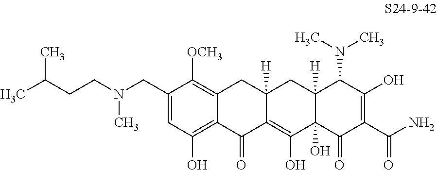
C1(CN(CCC(C)C)C)=CC(O)=C2C(=C1[OCH3])CC1([H])C(=C(O)C3(O)C([H])(C1)C(N(C)C)C(O)=C(C(N)=O)C3=O)C2=O
